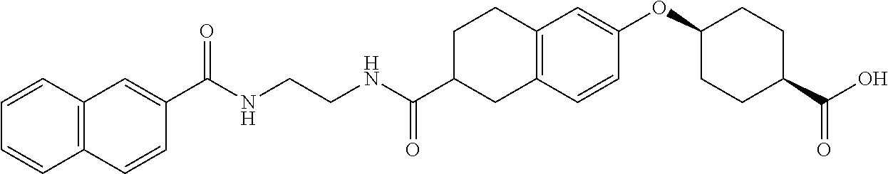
C1(C(NCCNC(C2=CC3=C(C=C2)C=CC=C3)=O)=O)CC2=C(CC1)C=C(OC1CCC(C(=O)O)CC1)C=C2
